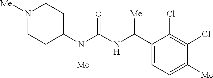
N1([Me])CCC(N(C(NC(C2=CC=C([Me])C(Cl)=C2Cl)[Me])=O)[Me])CC1
